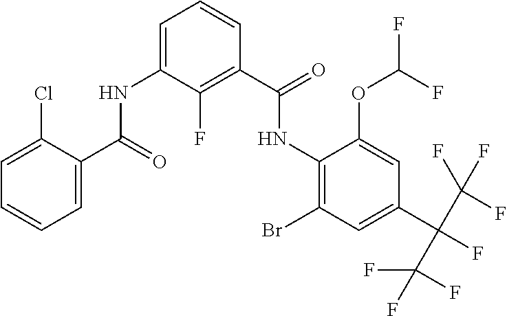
C1=C(Cl)C(C(=O)NC2=CC=CC(C(=O)NC3=C(Br)C=C(C(C(F)(F)F)(C(F)(F)F)F)C=C3OC(F)F)=C2F)=CC=C1
